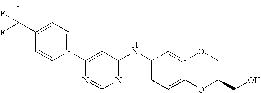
C1=CC(C2=CC(NC3=CC=C4C(=C3)OCC(CO)O4)=NC=N2)=CC=C1C(F)(F)F
